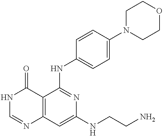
C12=C(C=C(NCCN)N=C1NC1=CC=C(N3CCOCC3)C=C1)N=CNC2=O
